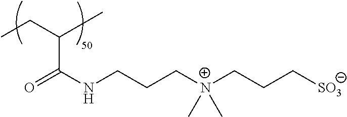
C(C)C(C)C(NCCC[N+](CCC[SO3])(C)C)=O
